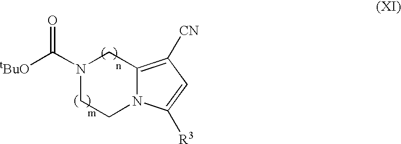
N1(C([tBuO])=O)CCN2C(=C([CN])C=C2[R3])C1
